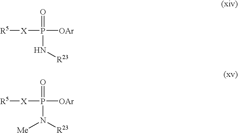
[R5][X]P([OAr])(=O)N[R23].[R5][X]P([OAr])(=O)N([R23])[Me]
